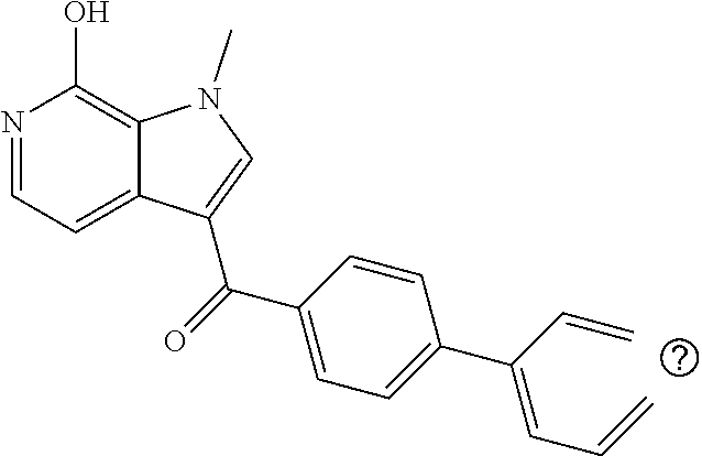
N1=CC=C2C(=C1O)N(C)C=C2C(=O)C1=CC=C(C(=CC=C)C=C)C=C1
